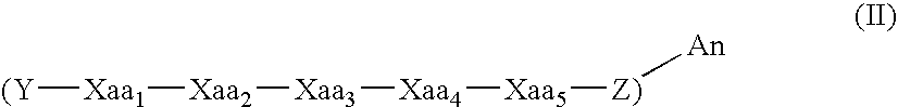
[(Y][Xaa1][Xaa2][Xaa3][Xaa4][Xaa5][Z)][An]
